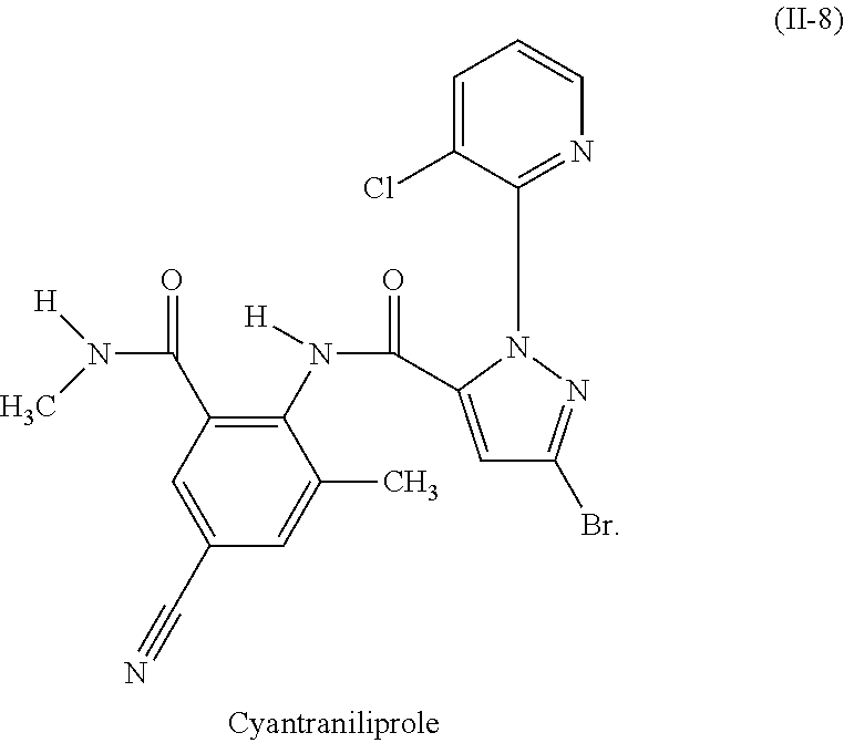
C1(N([H])C(=O)C2=CC(Br)=NN2C2=NC=CC=C2Cl)=C(C(N([H])C)=O)C=C(C#N)C=C1C
